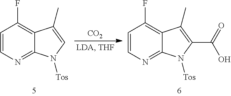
C1=CN=C2C(=C1F)C(C)=CN2[Tos].[CO2].C1=CN=C2C(=C1F)C(C)=C(C(=O)O)N2[Tos]
